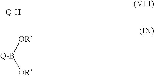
[OR][Q-B][OR]
